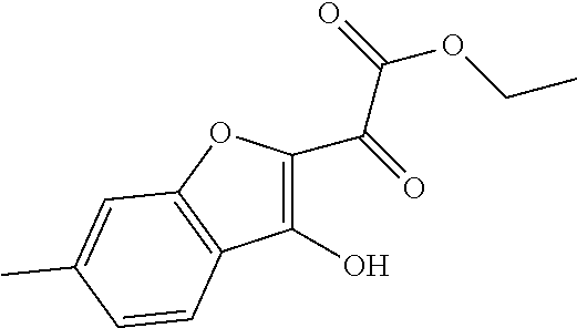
C1(C(=O)C(=O)OCC)=C(O)C2=C(O1)C=C(C)C=C2
